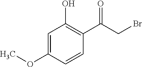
C1=C(OC)C=CC(C(CBr)=O)=C1O
